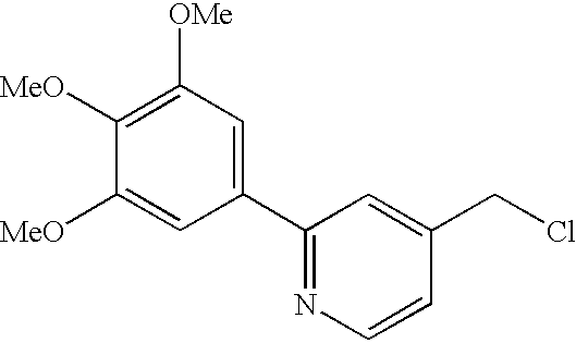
C1([MeO])=C([OMe])C=C(C2=NC=CC(CCl)=C2)C=C1[MeO]
